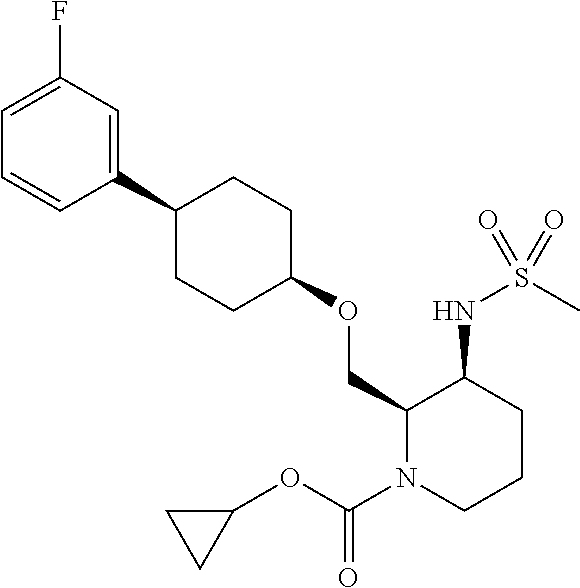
C1(OCC2N(C(=O)OC3CC3)CCCC2NS(=O)(C)=O)CCC(C2=CC(F)=CC=C2)CC1
